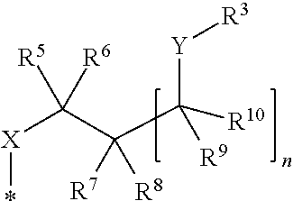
[X](C(C(C([R10])([R9])[Y][R3])([R7])[R8])([R5])[R6])*
